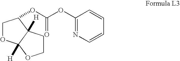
C1OC2([H])C([H])(CCO2)C1OC(OC1=NC=CC=C1)=O
